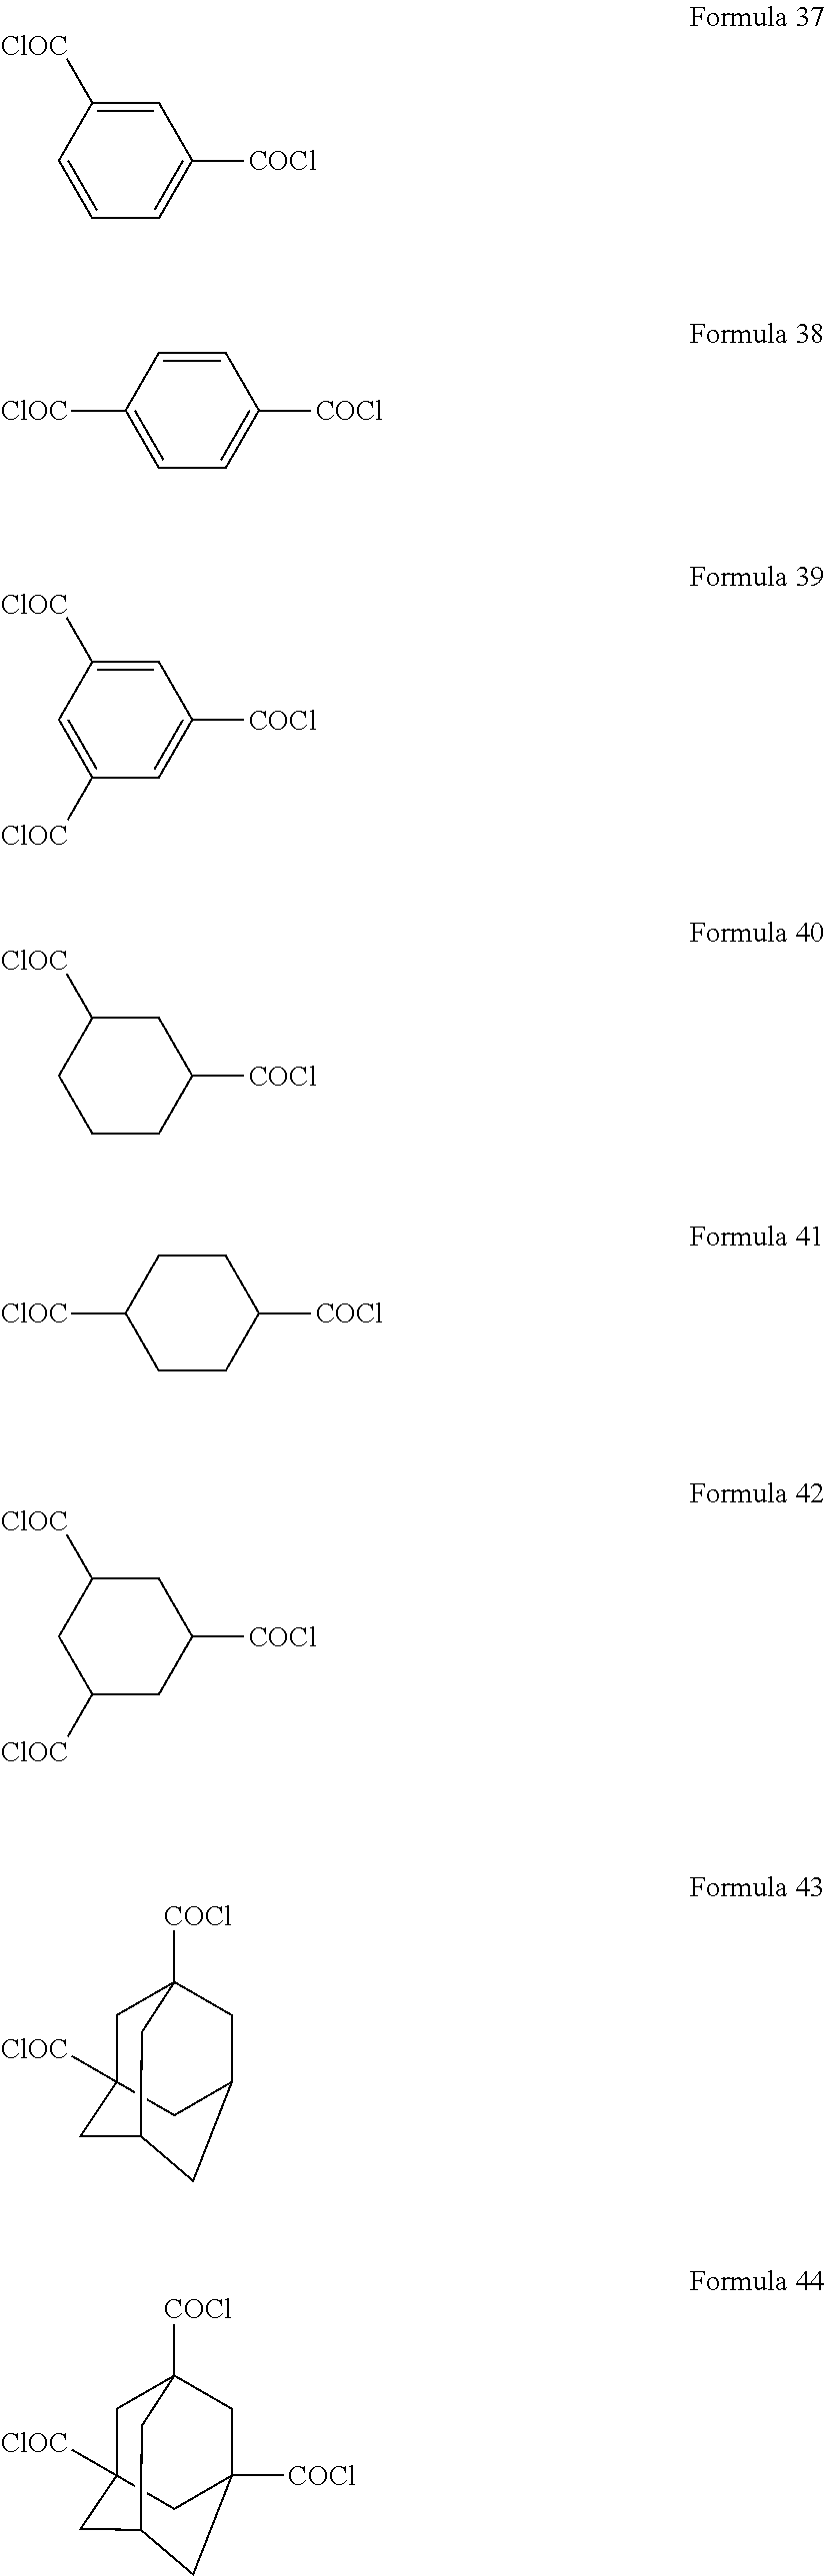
C1=CC=C([COCl])C=C1[ClOC].C1([ClOC])=CC=C([COCl])C=C1.C1=C([ClOC])C=C([COCl])C=C1[ClOC].C1CCC([COCl])CC1[ClOC].C1([ClOC])CCC([COCl])CC1.C1C([ClOC])CC([COCl])CC1[ClOC].C1C2([ClOC])CC3CC(CC1([COCl])C3)C2.C1C2([ClOC])CC3CC([COCl])(CC1([COCl])C3)C2
